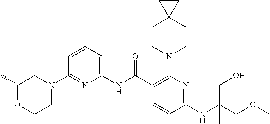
C1(NC(C2=C(N3CCC4(CC3)CC4)N=C(NC(COC)(CO)C)C=C2)=O)=CC=CC(N2CC(C)OCC2)=N1
